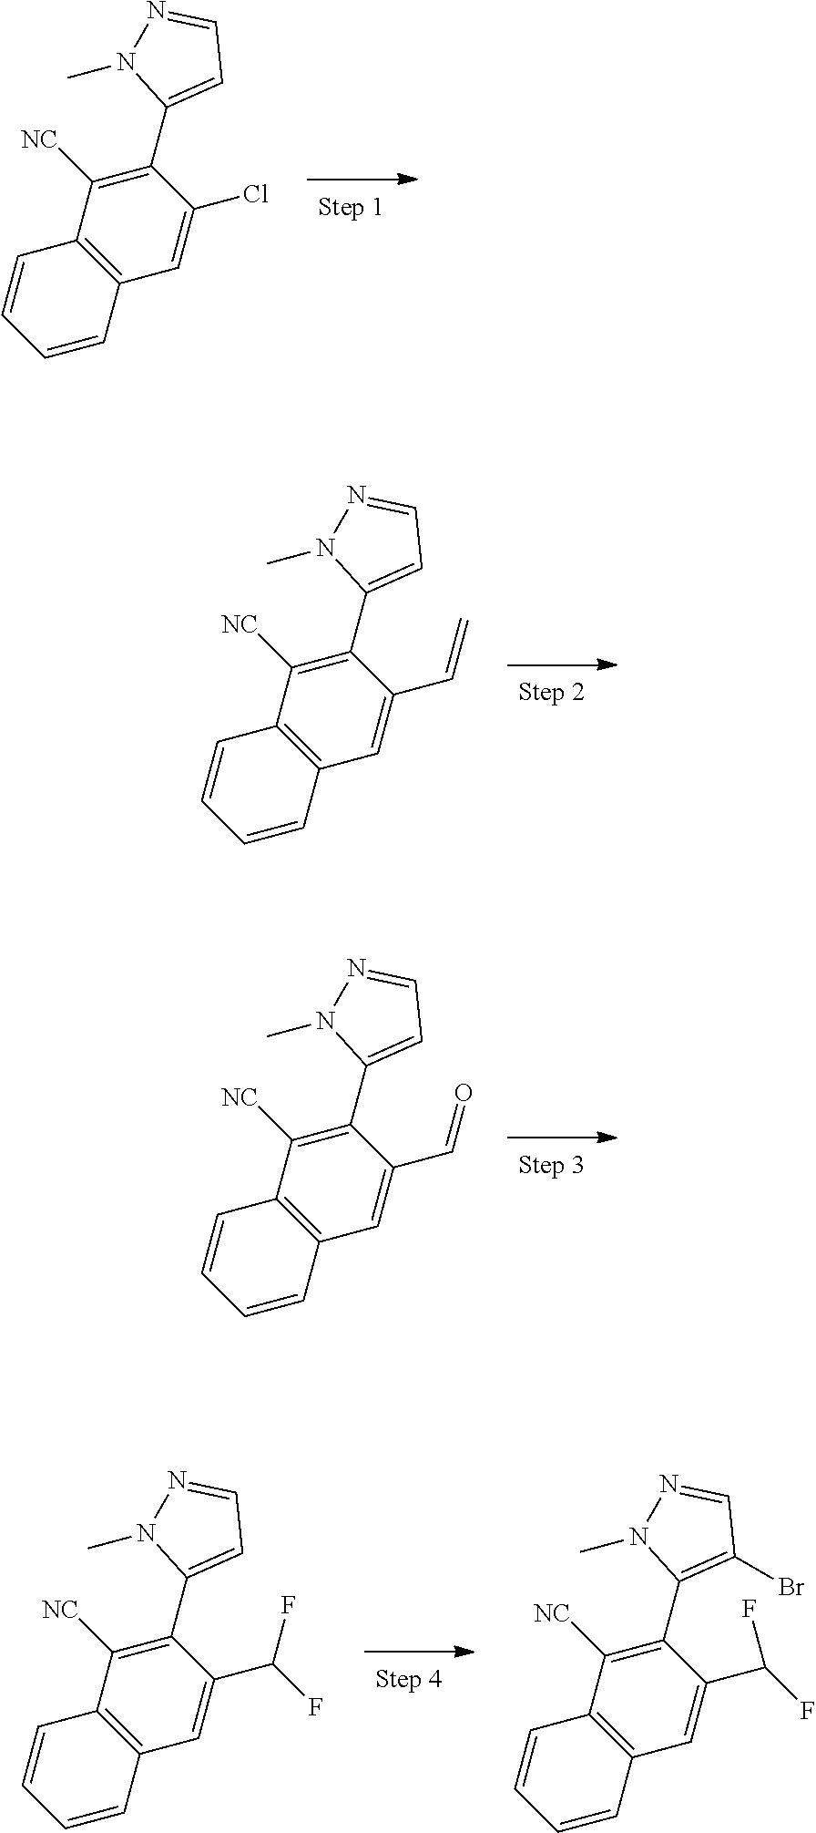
C1=C(C2=C([NC])C3=C(C=C2Cl)C=CC=C3)N(C)N=C1.C1=C(C2=C([NC])C3=C(C=C2C=C)C=CC=C3)N(C)N=C1.C1=C(C2=C([NC])C3=C(C=C2C=O)C=CC=C3)N(C)N=C1.C1=C(C2=C([NC])C3=C(C=C2C(F)F)C=CC=C3)N(C)N=C1.C1(Br)=C(C2=C([NC])C3=C(C=C2C(F)F)C=CC=C3)N(C)N=C1
